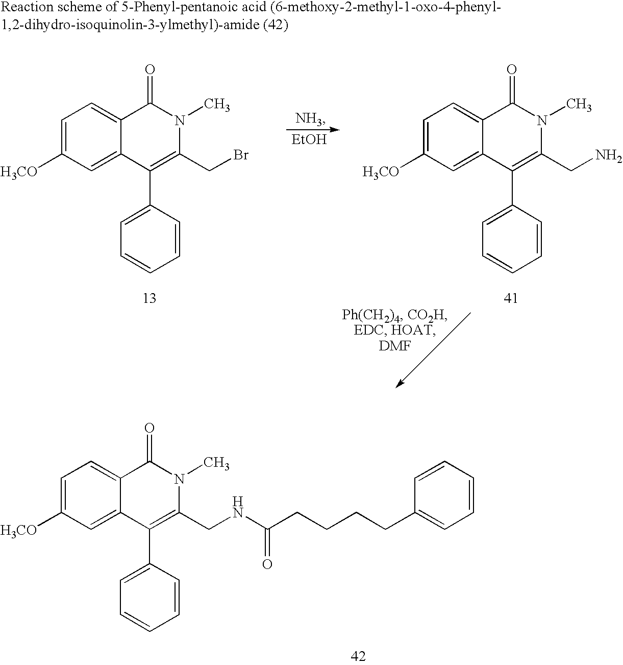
[EtOH].C1=C([H3CO])C=C2C(=C1)C(=O)N(C)C(CN)=C2C1=CC=CC=C1.C1=C([H3CO])C=C2C(=C1)C(=O)N(C)C(CBr)=C2C1=CC=CC=C1.C1=C([H3CO])C=C2C(=C1)C(=O)N(C)C(CNC(CCCCC1=CC=CC=C1)=O)=C2C1=CC=CC=C1
